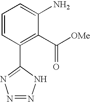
C1=CC(C2=NN=NN2)=C(C([OMe])=O)C(N)=C1
